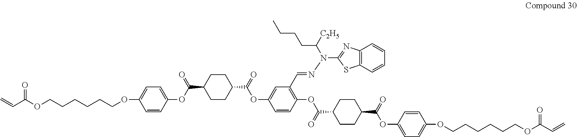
C(C(OCCCCCCOC1=CC=C(OC(C2CCC(C(=O)OC3=CC(C=NN(C4=NC5=C(S4)C=CC=C5)C(CCCC)[C2H5])=C(OC(C4CCC(C(OC5=CC=C(OCCCCCCOC(C=C)=O)C=C5)=O)CC4)=O)C=C3)CC2)=O)C=C1)=O)=C
